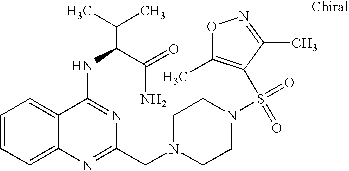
C1=CC=C2C(=C1)C(NC(C(N)=O)C(C)C)=NC(CN1CCN(S(=O)(=O)C3=C(C)ON=C3C)CC1)=N2
